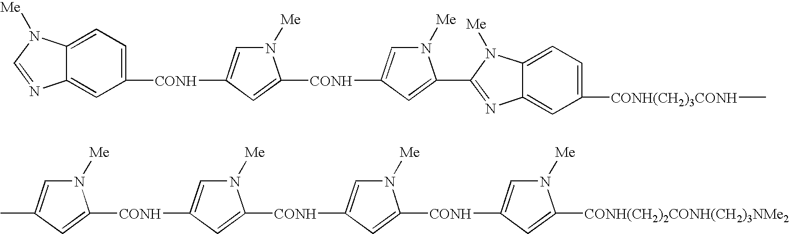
C12=CC([CONH]C3=CN([Me])C([CONH]C4=CN([Me])C(C5=NC6=CC([CONH(CH2)3CONH]C)=CC=C6N5[Me])=C4)=C3)=CC=C1N([Me])C=N2.N1([Me])C=C(C)C=C1[CONH]C1=CN([Me])C([CONH]C2=CN([Me])C([CONH]C3=CN([Me])C([CONH(CH2)2CONH(CH2)3NMe2])=C3)=C2)=C1
